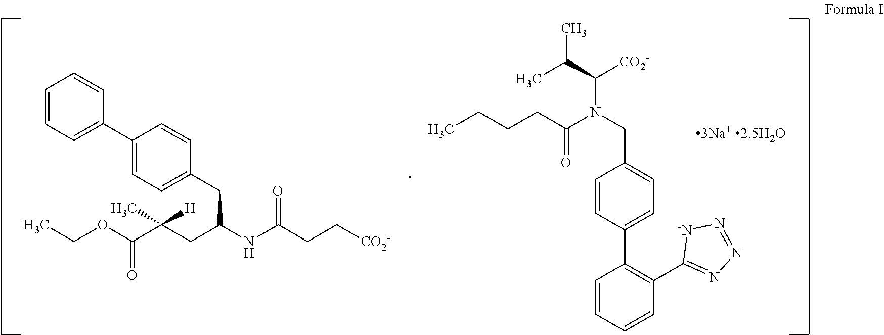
CCOC(C(CC(NC(CC[CO2-])=O)CC1=CC=C(C2=CC=CC=C2)C=C1)(C)[H])=O.C1=CC(C2=C(C3=NN=N[-N]3)C=CC=C2)=CC=C1CN(C(C(C)C)[CO2-])C(CCCC)=O
